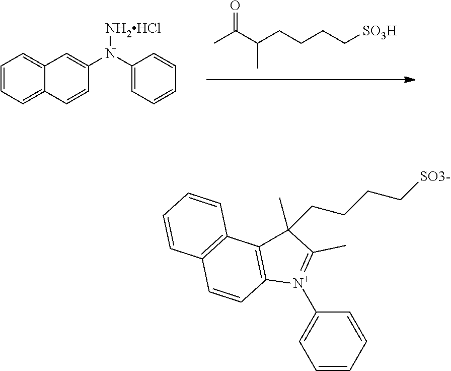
O=C(C(CCCC[SO3H])C)C.C1=CC=C2C(=C1)C=C(N([NH2HCl])C1=CC=CC=C1)C=C2.C1=CC=CC([N+]2=C(C)C(C)(CCCC[SO3-])C3=C2C=CC2=C3C=CC=C2)=C1
